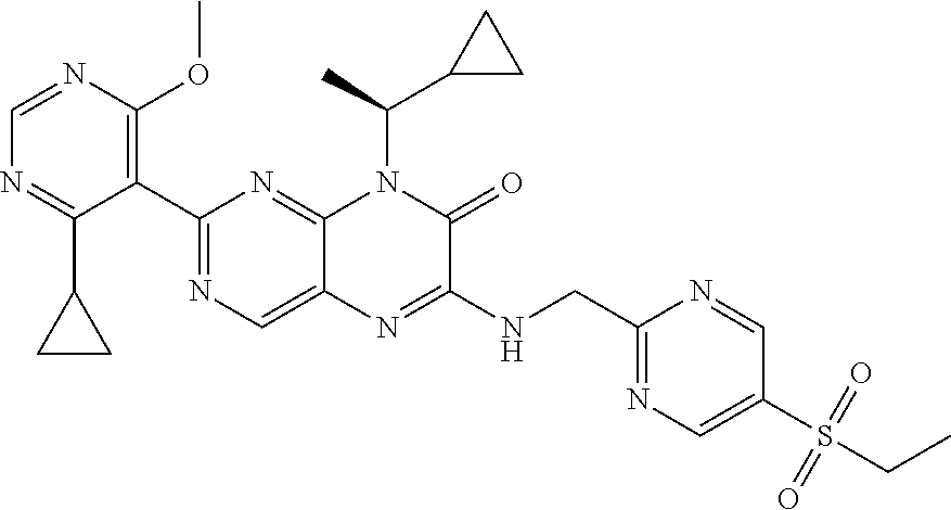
C1=NC(OC)=C(C2=NC=C3C(=N2)N(C(C)C2CC2)C(=O)C(NCC2=NC=C(S(=O)(=O)CC)C=N2)=N3)C(C2CC2)=N1
